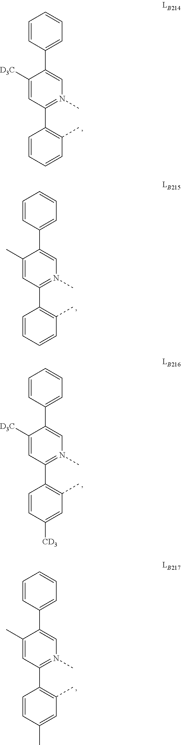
C1=CC=CC(C)=C1C1=N(C)C=C(C2=CC=CC=C2)C([D3C])=C1.C1=CC=CC(C)=C1C1=N(C)C=C(C2=CC=CC=C2)C(C)=C1.C1=CC([CD3])=CC(C)=C1C1=N(C)C=C(C2=CC=CC=C2)C([D3C])=C1.C1=CC(C)=CC(C)=C1C1=N(C)C=C(C2=CC=CC=C2)C(C)=C1
